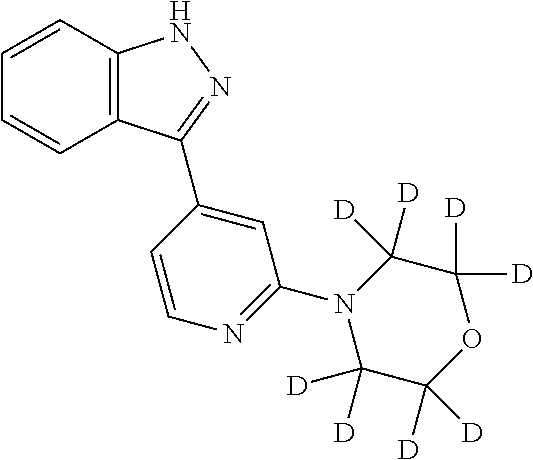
C1=CC2=C(C=C1)C(C1=CC(N3C([D])([D])C([D])([D])OC([D])([D])C3([D])[D])=NC=C1)=NN2
